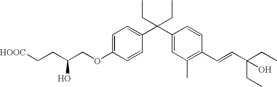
C1=C(OCC(CC[HOOC])O)C=CC(C(C2=CC(C)=C(C=CC(CC)(CC)O)C=C2)(CC)CC)=C1
